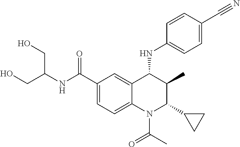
C1(C(NC(CO)CO)=O)=CC=C2C(=C1)C(NC1=CC=C(C#N)C=C1)C(C)C(C1CC1)N2C(C)=O
